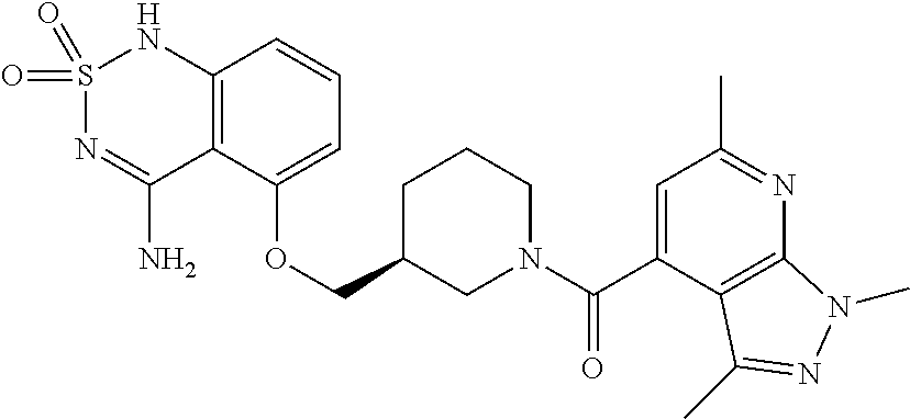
C12=C(C(OCC3CN(C(C4=CC(C)=NC5=C4C(C)=NN5C)=O)CCC3)=CC=C1)C(N)=NS(=O)(=O)N2
